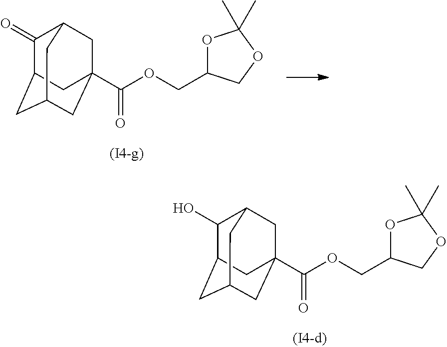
C1(=O)C2CC3CC(C(OCC4OC(C)(C)OC4)=O)(CC1C3)C2.C1(O)C2CC3CC(C(OCC4OC(C)(C)OC4)=O)(CC1C3)C2
